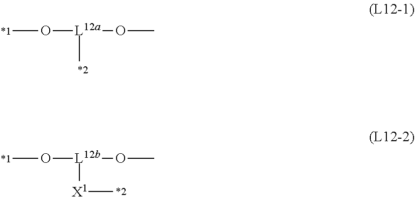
CO[L12a](OC)[*2].CO[L12b](OC)[X1]C
